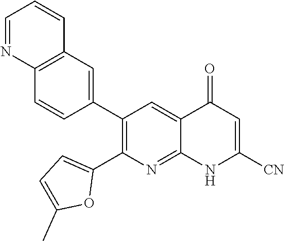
C12=C(C=C(C3=C(C4=CC=C(C)O4)N=C4C(=C3)C(=O)C=C([CN])N4)C=C1)C=CC=N2
